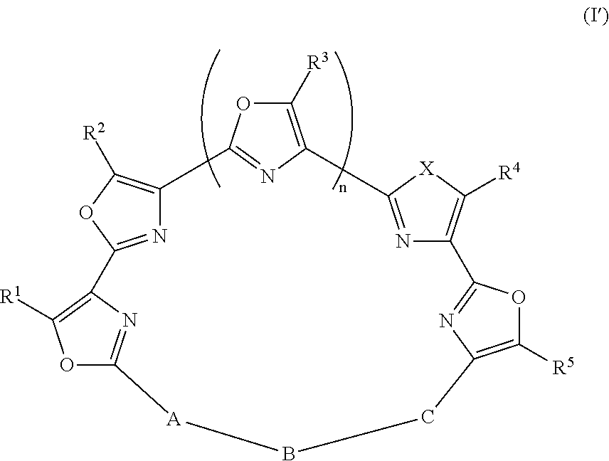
C1([R3])=C2N=C(O1)C1=C([R2])OC(=N1)C1=C([R1])OC(=N1)[A]BCC1=C([R5])OC(=N1)C1=C([R4])[X]C2=N1
